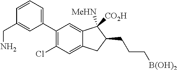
C1(C2=CC=CC(CN)=C2)=C(Cl)C=C2C(=C1)C([MeHN])([CO2H])C(CCC[B(OH)2])C2
